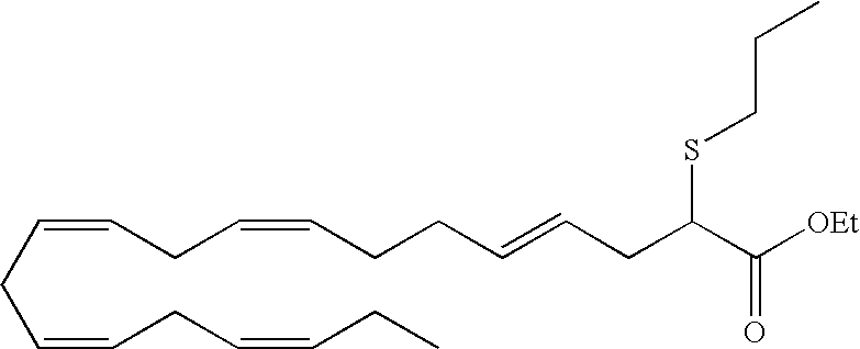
C(=CCC=CCCC=CCC(C([OEt])=O)SCCC)CC=CCC=CCC
